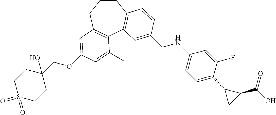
C1CCC2=C(C3=C1C=CC(CNC1=CC=C(C4CC4C(=O)O)C(F)=C1)=C3)C(C)=CC(OCC1(O)CCS(=O)(=O)CC1)=C2
